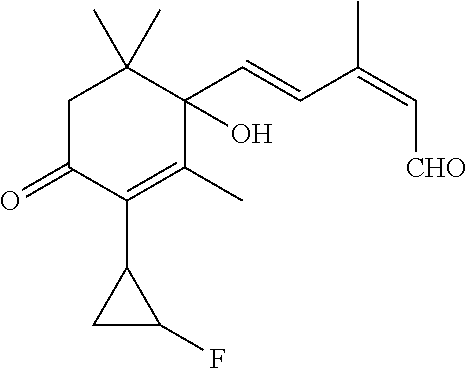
C1C(=O)C(C2CC2F)=C(C)C(C=CC(=C[CHO])C)(O)C1(C)C
